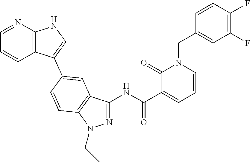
N(C(=O)C1=CC=CN(CC2=CC(F)=C(F)C=C2)C1=O)C1=NN(CC)C2=C1C=C(C1=CNC3=C1C=CC=N3)C=C2
